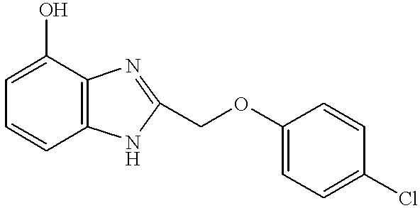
C1=C(O)C2=C(C=C1)NC(COC1=CC=C(Cl)C=C1)=N2
